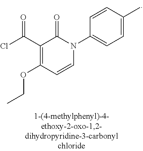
C1=C(C)C=CC(N2C(=O)C(C(Cl)=O)=C(OCC)C=C2)=C1
